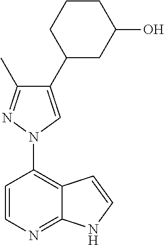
C1=CN=C2C(=C1N1C=C(C3CC(O)CCC3)C(C)=N1)C=CN2
